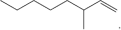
C(=C)C(CCCCC)C
